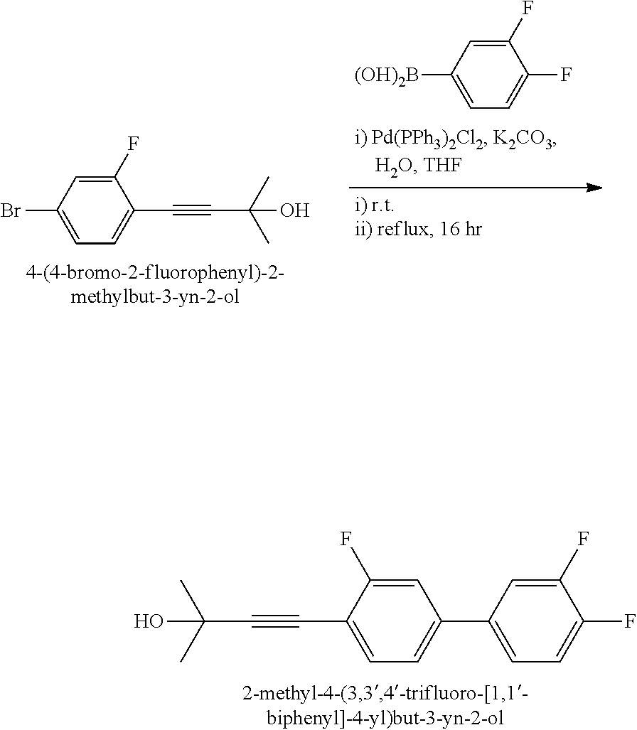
BrC1=CC=C(C#CC(C)(C)O)C(F)=C1.[(OH)2B]C1=CC=C(F)C(F)=C1.C1(C2=CC=C(F)C(F)=C2)=CC=C(C#CC(C)(C)O)C(F)=C1
